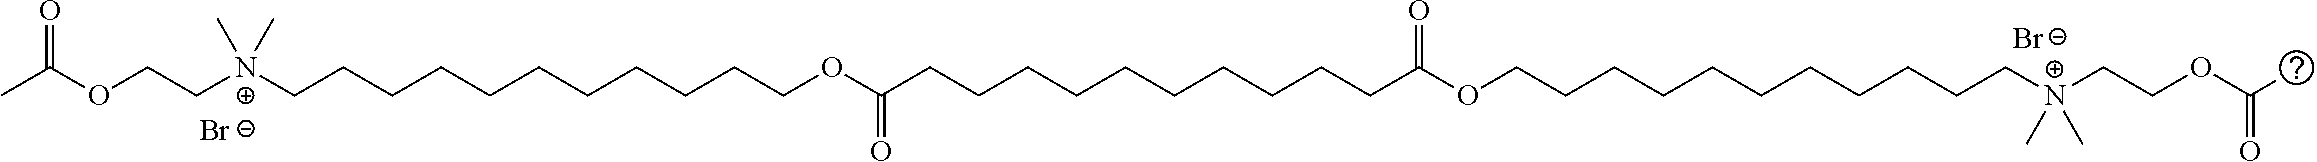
[Br-].CC(OCC[N+](CCCCCCCCCCCOC(=O)CCCCCCCCCCC(OCCCCCCCCCCC[N+](CCOC(C)=O)(C)C)=O)(C)C)=O.[Br-]
